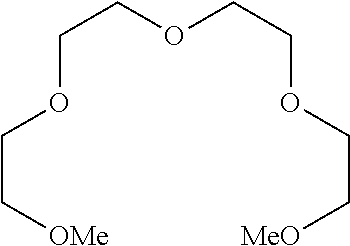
C(OCC[OMe])COCCOCC[MeO]
